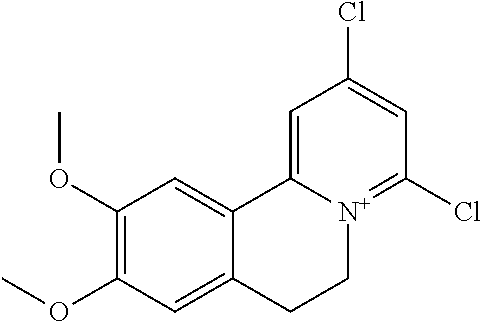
C1(OC)=C(OC)C=C2C(=C1)C1=CC(Cl)=CC(Cl)=[N+]1CC2
